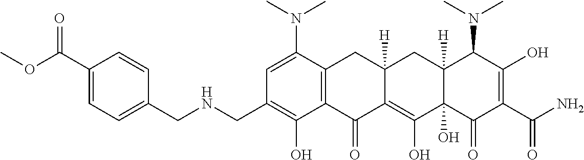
C1=C(N(C)C)C2=C(C(O)=C1CNCC1=CC=C(C(OC)=O)C=C1)C(=O)C1=C(O)C3(O)C([H])(CC1([H])C2)C(N(C)C)C(O)=C(C(N)=O)C3=O
